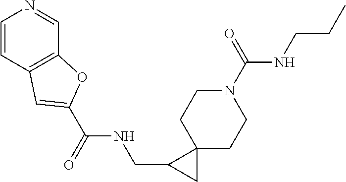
C1=CC2=C(C=N1)OC(C(=O)NCC1CC13CCN(C(=O)NCCC)CC3)=C2
